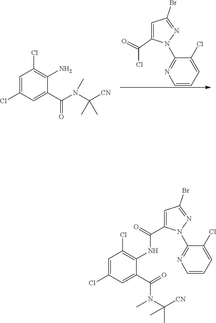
C1=CC=C(Cl)C(N2C(C(Cl)=O)=CC(Br)=N2)=N1.C1=C(Cl)C=C(C(=O)N(C([CN])(C)C)C)C(N)=C1Cl.C1=C(Cl)C=C(C(N(C([CN])(C)C)C)=O)C(NC(=O)C2=CC(Br)=NN2C2=NC=CC=C2Cl)=C1Cl
